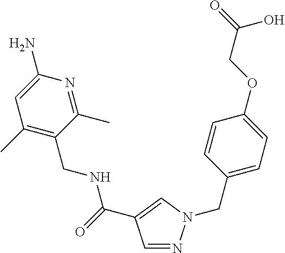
C1=NN(CC2=CC=C(OCC(=O)O)C=C2)C=C1C(NCC1=C(C)C=C(N)N=C1C)=O
